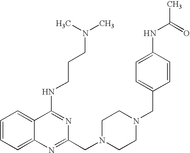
C1=CC=C2C(=C1)C(NCCCN(C)C)=NC(CN1CCN(CC3=CC=C(NC(=O)C)C=C3)CC1)=N2
